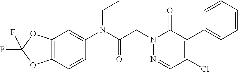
C1(Cl)=C(C2=CC=CC=C2)C(=O)N(CC(=O)N(CC)C2=CC3=C(C=C2)OC(F)(F)O3)N=C1
